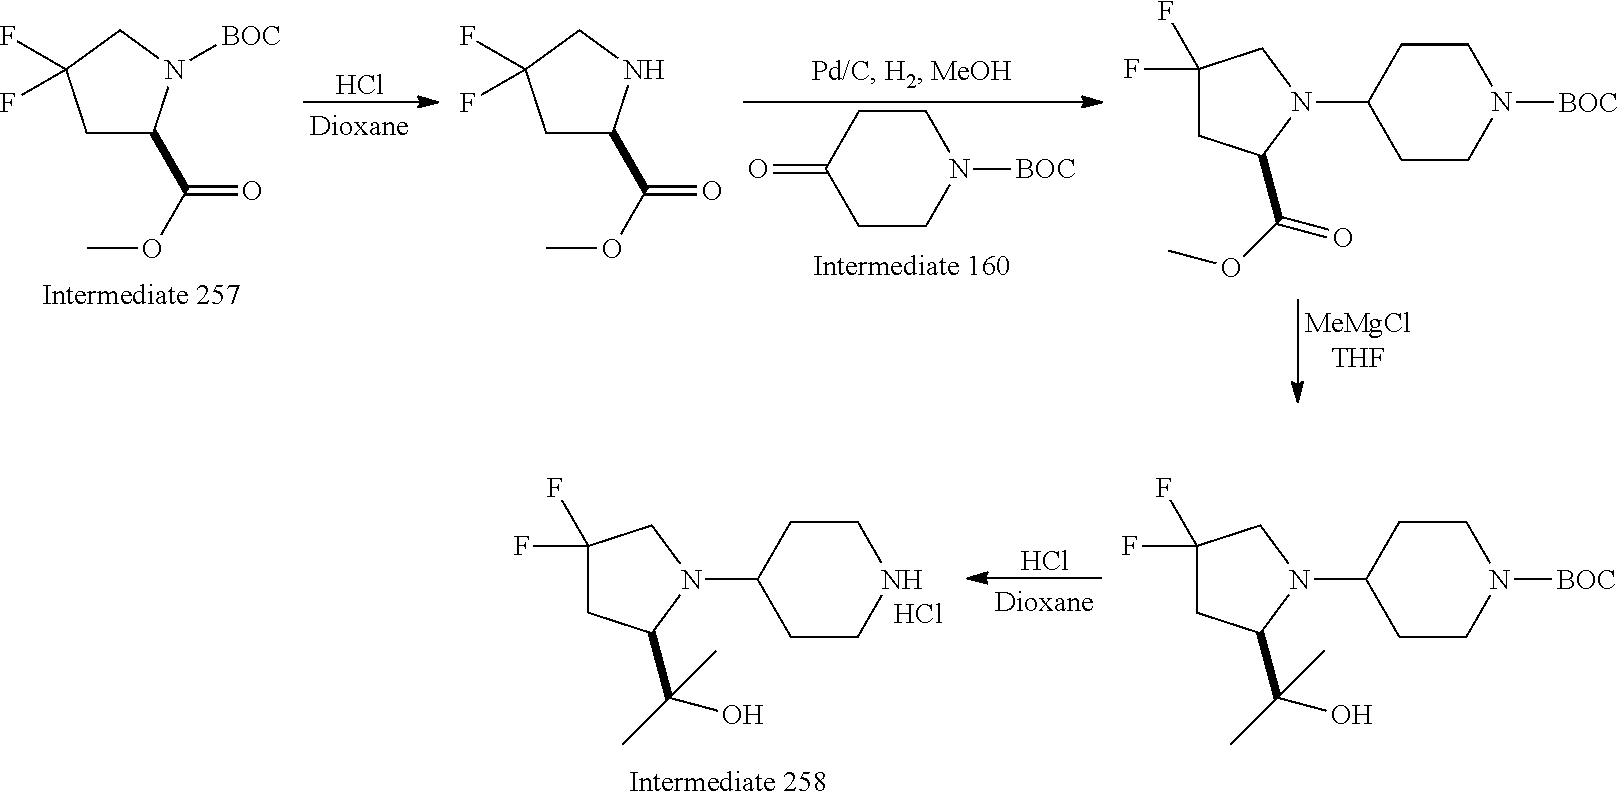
C1C(C(OC)=O)N([BOC])CC1(F)F.Cl.C1C(C(OC)=O)NCC1(F)F.C1CC(=O)CCN1[BOC].C1CC(N2CC(F)(F)CC2C(OC)=O)CCN1[BOC].C1CC(N2CC(F)(F)CC2C(C)(O)C)CCN1.Cl.C1CC(N2CC(F)(F)CC2C(C)(O)C)CCN1[BOC].Cl
